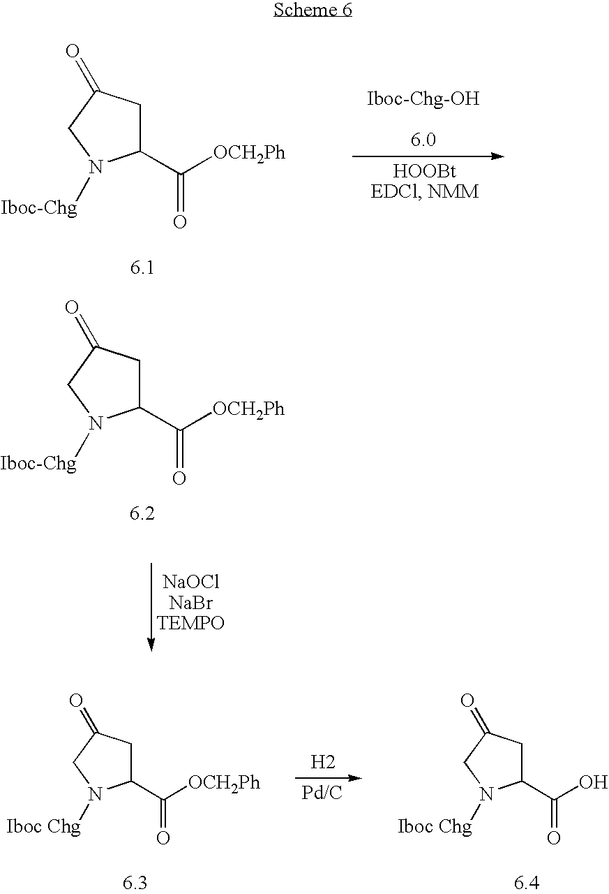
C1(C([OCH2Ph])=O)CC(=O)CN1[Iboc-Chg].C1(C([OCH2Ph])=O)CC(=O)CN1[Iboc-Chg].[H2].C1(C([OCH2Ph])=O)CC(=O)CN1[Iboc Chg].C1(C(O)=O)CC(=O)CN1[Iboc Chg]
